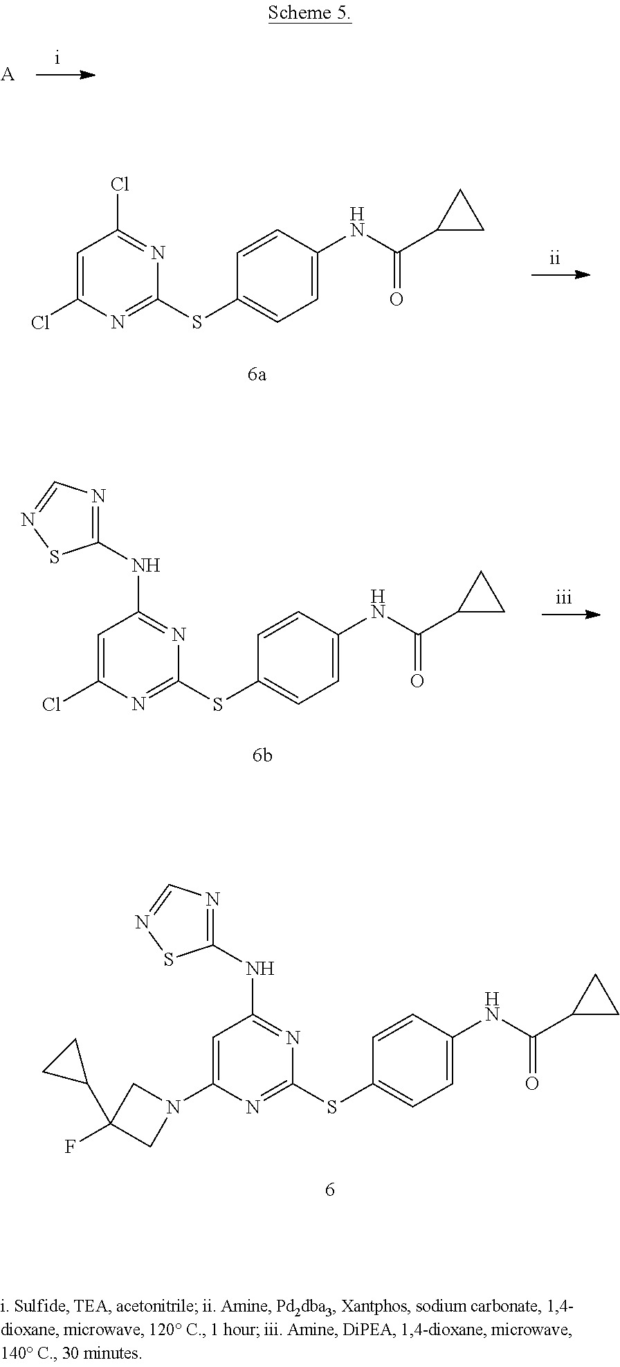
[A].C1=C(Cl)N=C(SC2=CC=C(NC(C3CC3)=O)C=C2)N=C1Cl.C1=C(Cl)N=C(SC2=CC=C(NC(C3CC3)=O)C=C2)N=C1NC1=NC=NS1.C1=C(N2CC(F)(C3CC3)C2)N=C(SC2=CC=C(NC(C3CC3)=O)C=C2)N=C1NC1=NC=NS1
